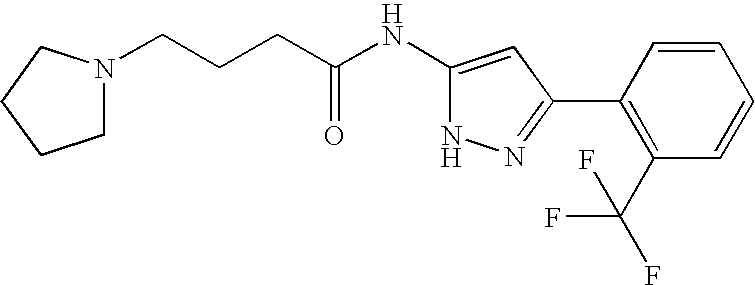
C(CCC(NC1=CC(C2=C(C(F)(F)F)C=CC=C2)=NN1)=O)N1CCCC1
